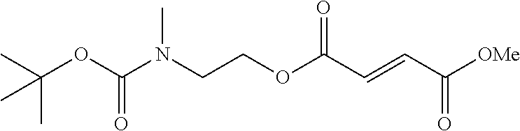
C(N(CCOC(C=CC([OMe])=O)=O)C)(OC(C)(C)C)=O
